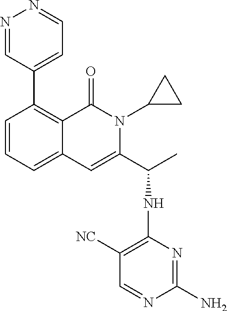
C1=CC=C2C(=C1C1=CC=NN=C1)C(=O)N(C1CC1)C(C(C)NC1=C([NC])C=NC(N)=N1)=C2
